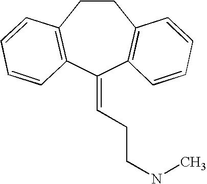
C1CC2=C(C(=CCCNC)C3=C1C=CC=C3)C=CC=C2
